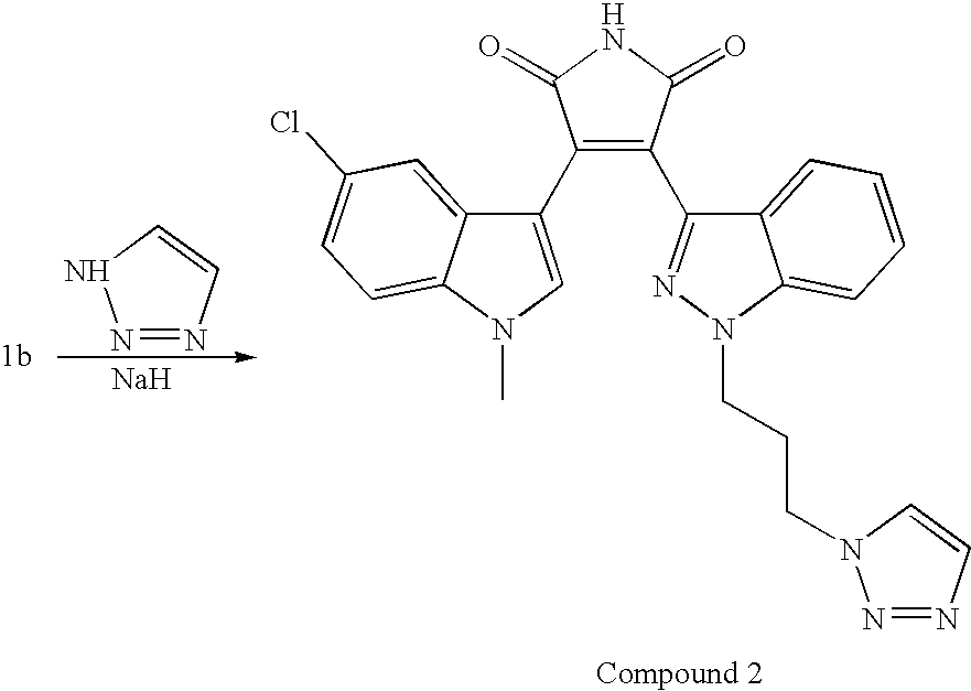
C1(C2=CN(C)C3=CC=C(Cl)C=C23)=C(C2=NN(CCCN3N=NC=C3)C3=CC=CC=C23)C(=O)NC1=O.N1=NC=CN1.[Na]
